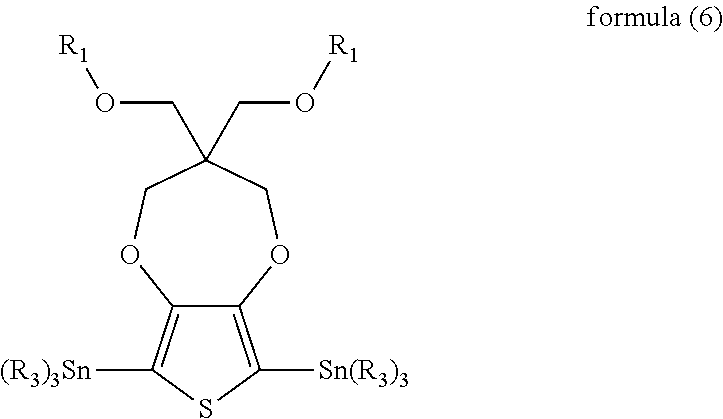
C12=C([(R3)3Sn])SC([Sn(R3)3])=C1OCC(CO[R1])(CO[R1])CO2
